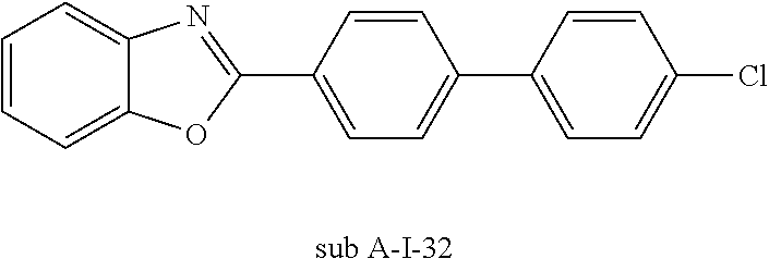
C1=CC(C2=CC=C(C3=NC4=CC=CC=C4O3)C=C2)=CC=C1Cl.[sub A-I-32]
